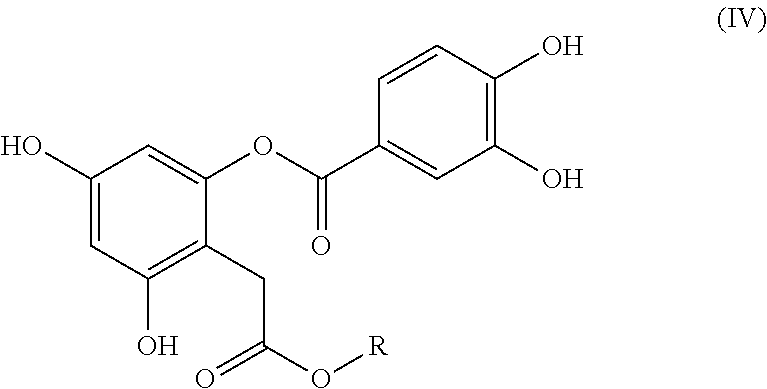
C1(O)=CC(O)=C(CC(O[R])=O)C(OC(=O)C2=CC(O)=C(O)C=C2)=C1
